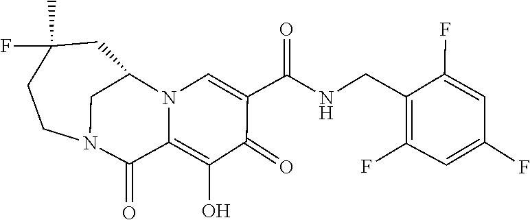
C1(=O)C(C(=O)NCC2=C(F)C=C(F)C=C2F)=CN2C(=C1O)C(=O)N1CC2CC(C)(F)CC1
